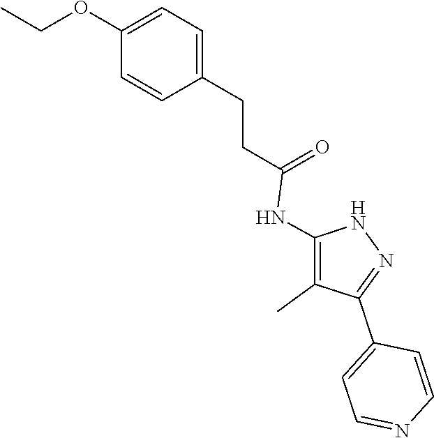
N1C(NC(CCC2=CC=C(OCC)C=C2)=O)=C(C)C(C2=CC=NC=C2)=N1
